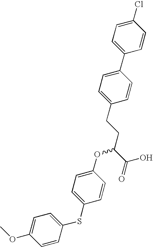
C1(Cl)=CC=C(C2=CC=C(CCC(C(O)=O)OC3=CC=C(SC4=CC=C(OC)C=C4)C=C3)C=C2)C=C1
